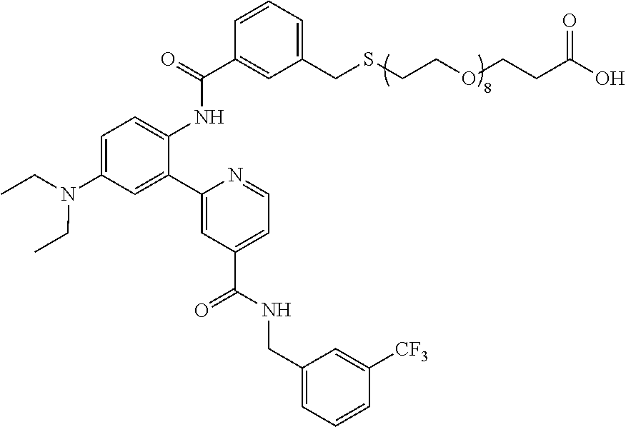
C1=CC=C(CSCCOCCC(O)=O)C=C1C(=O)NC1=CC=C(N(CC)CC)C=C1C1=CC(C(NCC2=CC=CC([CF3])=C2)=O)=CC=N1
